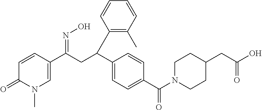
C1=CC(C(C2=CC=C(C(N3CCC(CC(O)=O)CC3)=O)C=C2)CC(C2=CN(C)C(=O)C=C2)=NO)=C(C)C=C1
